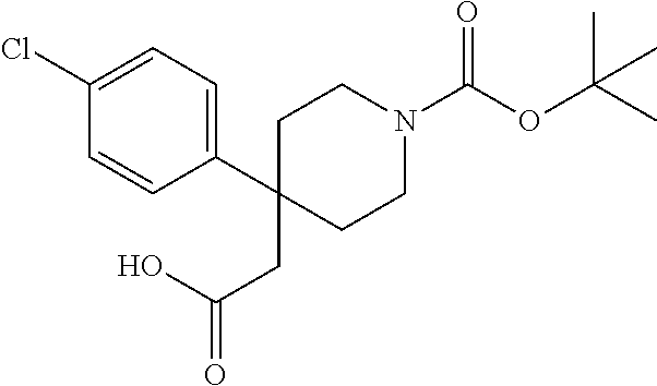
C1(CC(=O)O)(C2=CC=C(Cl)C=C2)CCN(C(OC(C)(C)C)=O)CC1
